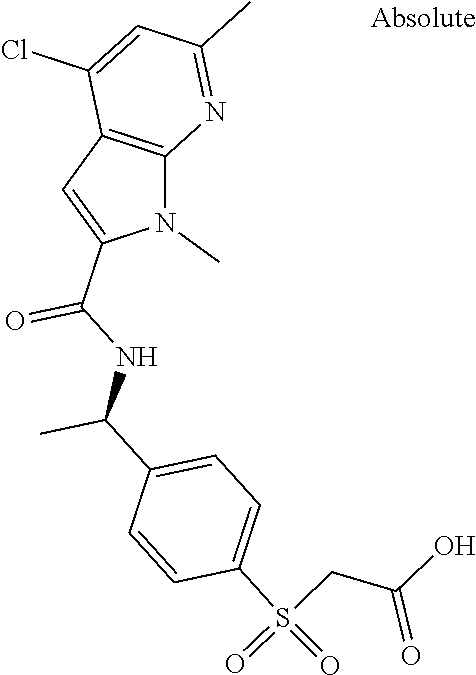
N1(C)C2=C(C=C1C(NC(C1=CC=C(S(=O)(=O)CC(O)=O)C=C1)C)=O)C(Cl)=CC(C)=N2
